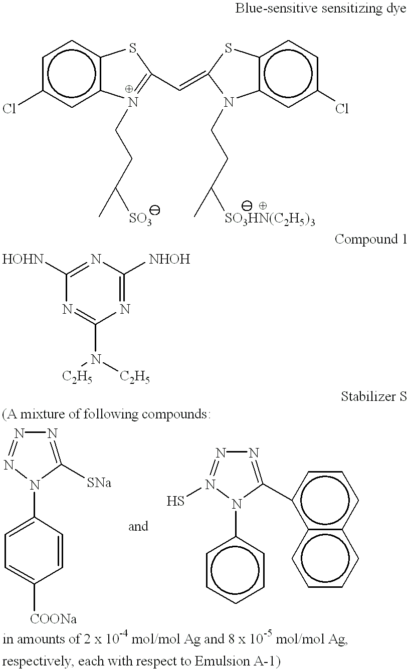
c1c(Cl)cc2c(c1)SC(C=C1Sc3c(cc(Cl)cc3)N1CCC([SO3HN(C2H5)3])C)=N2CCC([SO3])C.C1([HOHN])=NC([NHOH])=NC(N([C2H5])[C2H5])=N1.N1=NN(C2=CC=C([COONa])C=C2)C([SNa])=N1.N1=N(S)N(c2ccccc2)C(c2c3c(ccc2)cccc3)=N1
